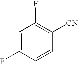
C1=C(F)C=CC([CN])=C1F
